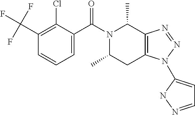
C1=C(C(N2C(C)CC3=C(C2C)N=NN3C2=CC=NN2)=O)C(Cl)=C(C(F)(F)F)C=C1
